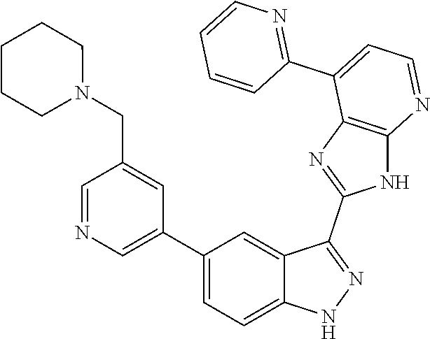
C1=NC=C(C2=CC=C3C(=C2)C(C2=NC4=C(N2)N=CC=C4C2=NC=CC=C2)=NN3)C=C1CN1CCCCC1
